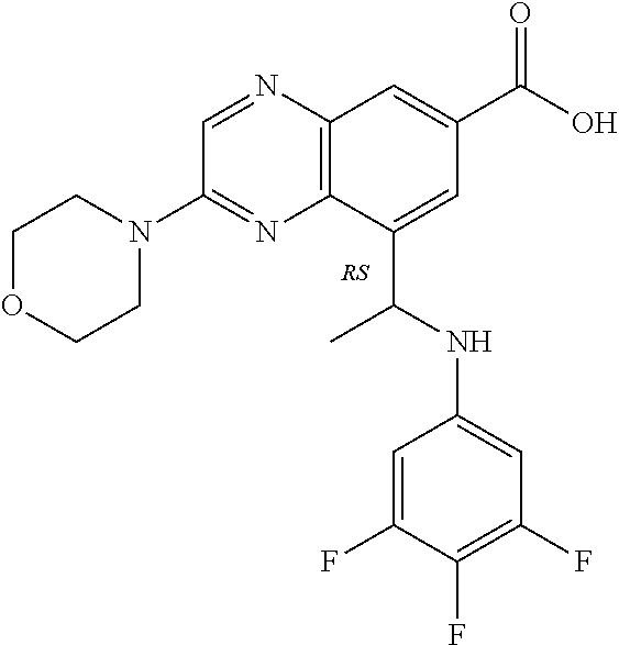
C1OCCN(C2=NC3=C(N=C2)C=C(C(=O)O)C=C3C(NC2=CC(F)=C(F)C(F)=C2)C)C1
